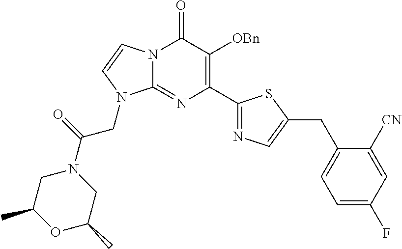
N12C(=NC(C3=NC=C(CC4=CC=C(F)C=C4[CN])S3)=C([OBn])C1=O)N(CC(N1CC(C)OC(C)C1)=O)C=C2
